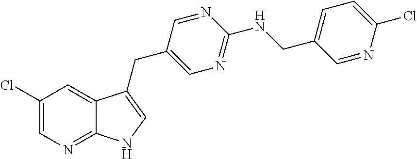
C1(Cl)=CN=C2C(=C1)C(CC1=CN=C(NCC3=CC=C(Cl)N=C3)N=C1)=CN2
